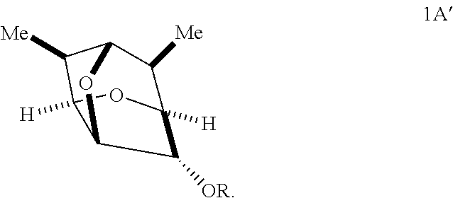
O1C2C([Me])C3([H])C1C([OR])C([H])(C2[Me])O3
